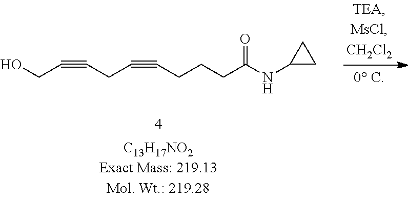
N(C(CCCC#CCC#CCO)=O)C1CC1
